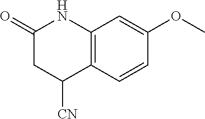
C12=C(C=CC(OC)=C1)C([CN])CC(=O)N2
